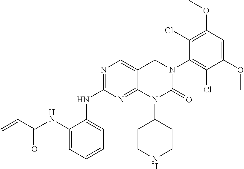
C1(NC2=CC=CC=C2NC(C=C)=O)=NC=C2C(=N1)N(C1CCNCC1)C(=O)N(C1=C(Cl)C(OC)=CC(OC)=C1Cl)C2
